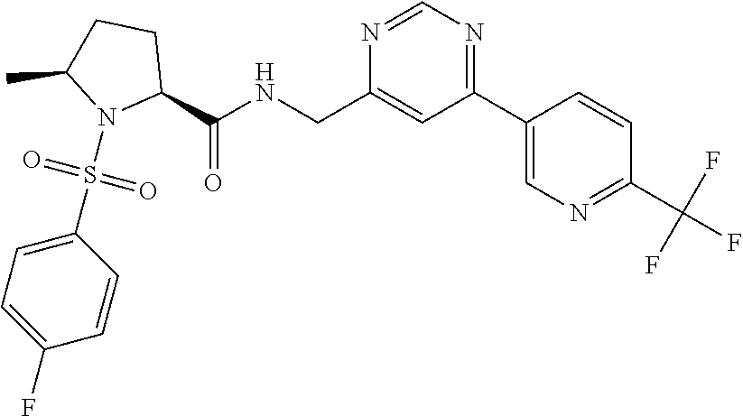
C1(C2=NC=NC(CNC(C3CCC(C)N3S(C3=CC=C(F)C=C3)(=O)=O)=O)=C2)=CN=C(C(F)(F)F)C=C1
